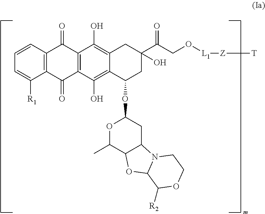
C12=C(C(=O)C3=C(C1=O)C(O)=C1C(=C3O)C(OC3OC(C)C4C(C3)N3C(O4)C([R2])OCC3)CC(C(CO[L1][Z][T])=O)(O)C1)C([R1])=CC=C2
